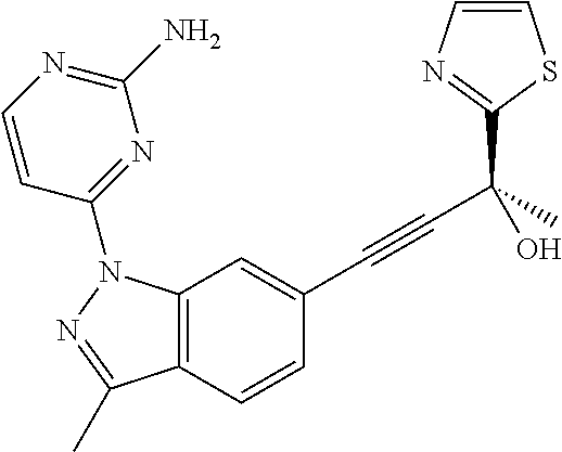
C12=C(C=CC(C#CC(C3=NC=CS3)(C)O)=C1)C(C)=NN2C1=NC(N)=NC=C1
